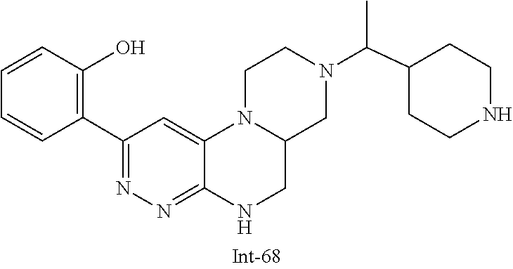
C1=CC(O)=C(C2=NN=C3C(=C2)N2C(CN3)CN(C(C3CCNCC3)C)CC2)C=C1
